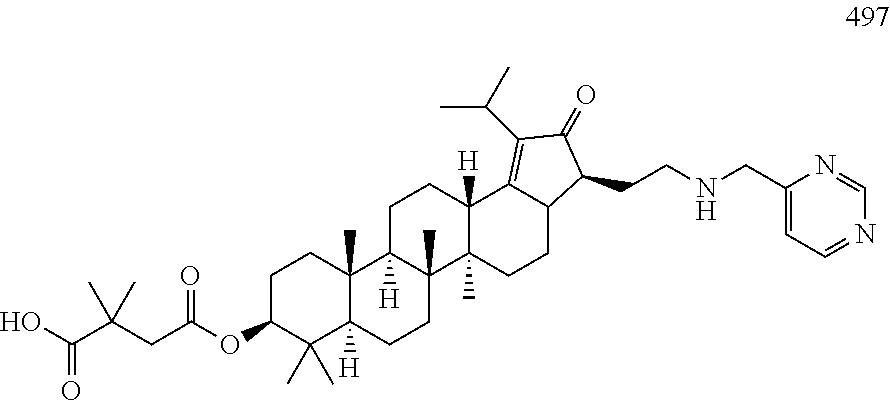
OC(C(CC(=O)OC1C(C)(C)C2([H])C(C)(CC1)C1([H])C(C)(CC2)C2(C)C([H])(CC1)C1=C(C(C)C)C(=O)C(CCNCC3=CC=NC=N3)C1CC2)(C)C)=O
